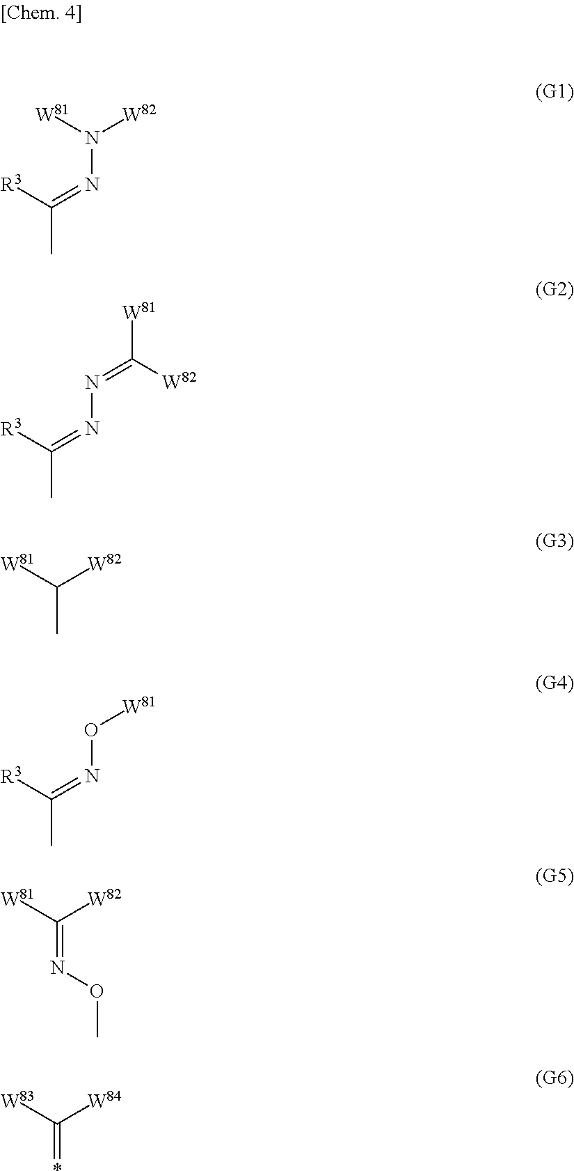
N(OC)=C([W81])[W82].[R3]C(C)=NN([W82])[W81].[R3]C(C)=NN=C([W82])[W81].[W81]C(C)[W82].[R3]C(C)=NO[W81].*=C([W83])[W84]
